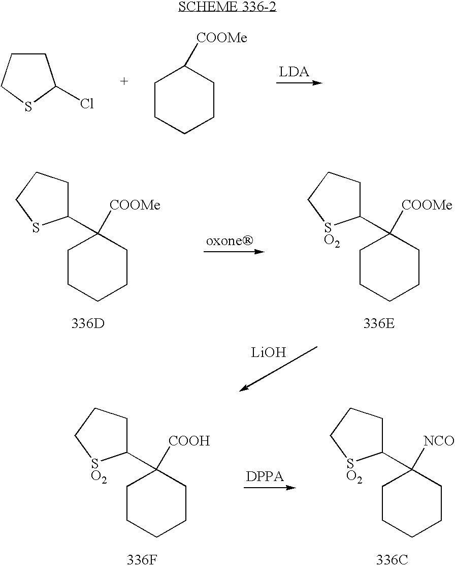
C1CCSC1Cl.C1CCCCC1[COOMe].C1(C2([COOMe])CCCCC2)CCCS1.[336D].C1(C2([COOMe])CCCCC2)CCC[SO2]1.[336E].[LiOH].C1(C2([COOH])CCCCC2)CCC[SO2]1.[336F].C1(C2([NCO])CCCCC2)CCC[SO2]1.[336C]
